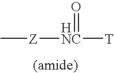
C[Z][NC](=O)[T].[H]
